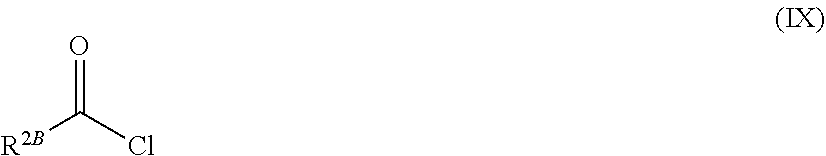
[R2B]C(Cl)=O
